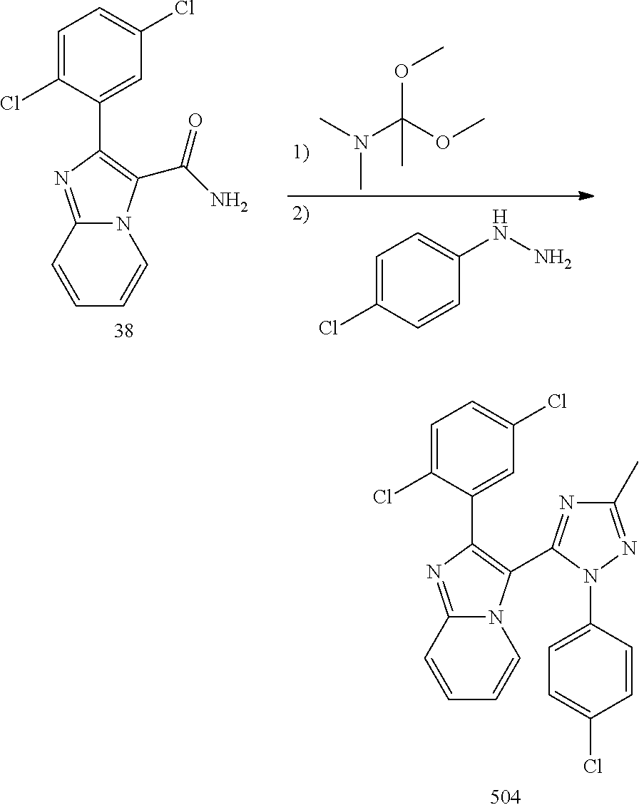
N12C(=NC(C3=CC(Cl)=CC=C3Cl)=C1C(N)=O)C=CC=C2.O(C(OC)(N(C)C)C)C.C1=C(Cl)C=CC(NN)=C1.N12C(=NC(C3=CC(Cl)=CC=C3Cl)=C1C1=NC(C)=NN1C1=CC=C(Cl)C=C1)C=CC=C2
